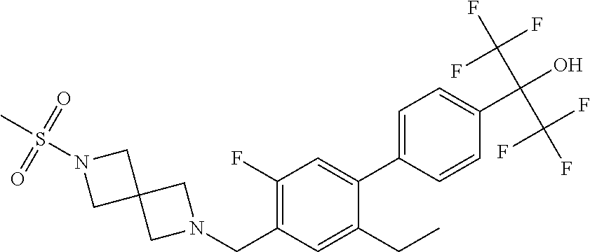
N1(CC2=C(F)C=C(C3=CC=C(C(O)(C(F)(F)F)C(F)(F)F)C=C3)C(CC)=C2)CC2(C1)CN(S(C)(=O)=O)C2
